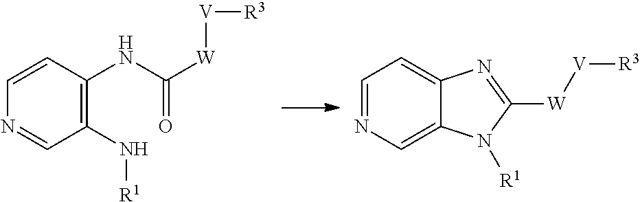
C1=CC(NC(=O)[W][V][R3])=C(N[R1])C=N1.C1=NC=C2C(=C1)N=C([W][V][R3])N2[R1]
